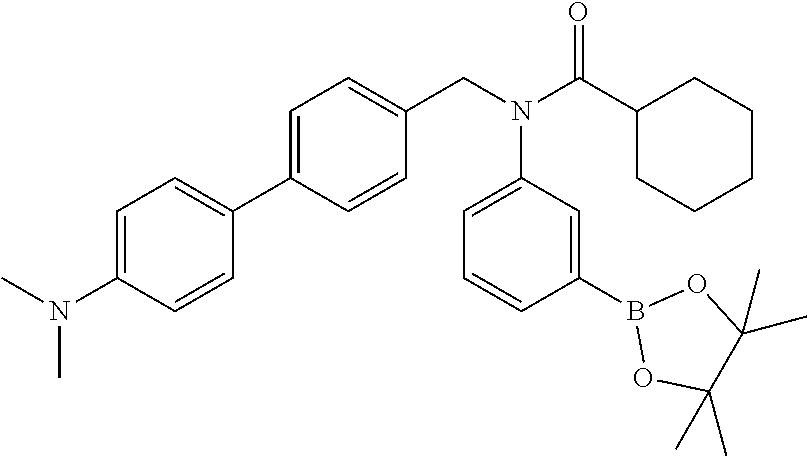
C1=C(N(C)C)C=CC(C2=CC=C(CN(C(C3CCCCC3)=O)C3=CC=CC(B4OC(C)(C)C(C)(C)O4)=C3)C=C2)=C1
